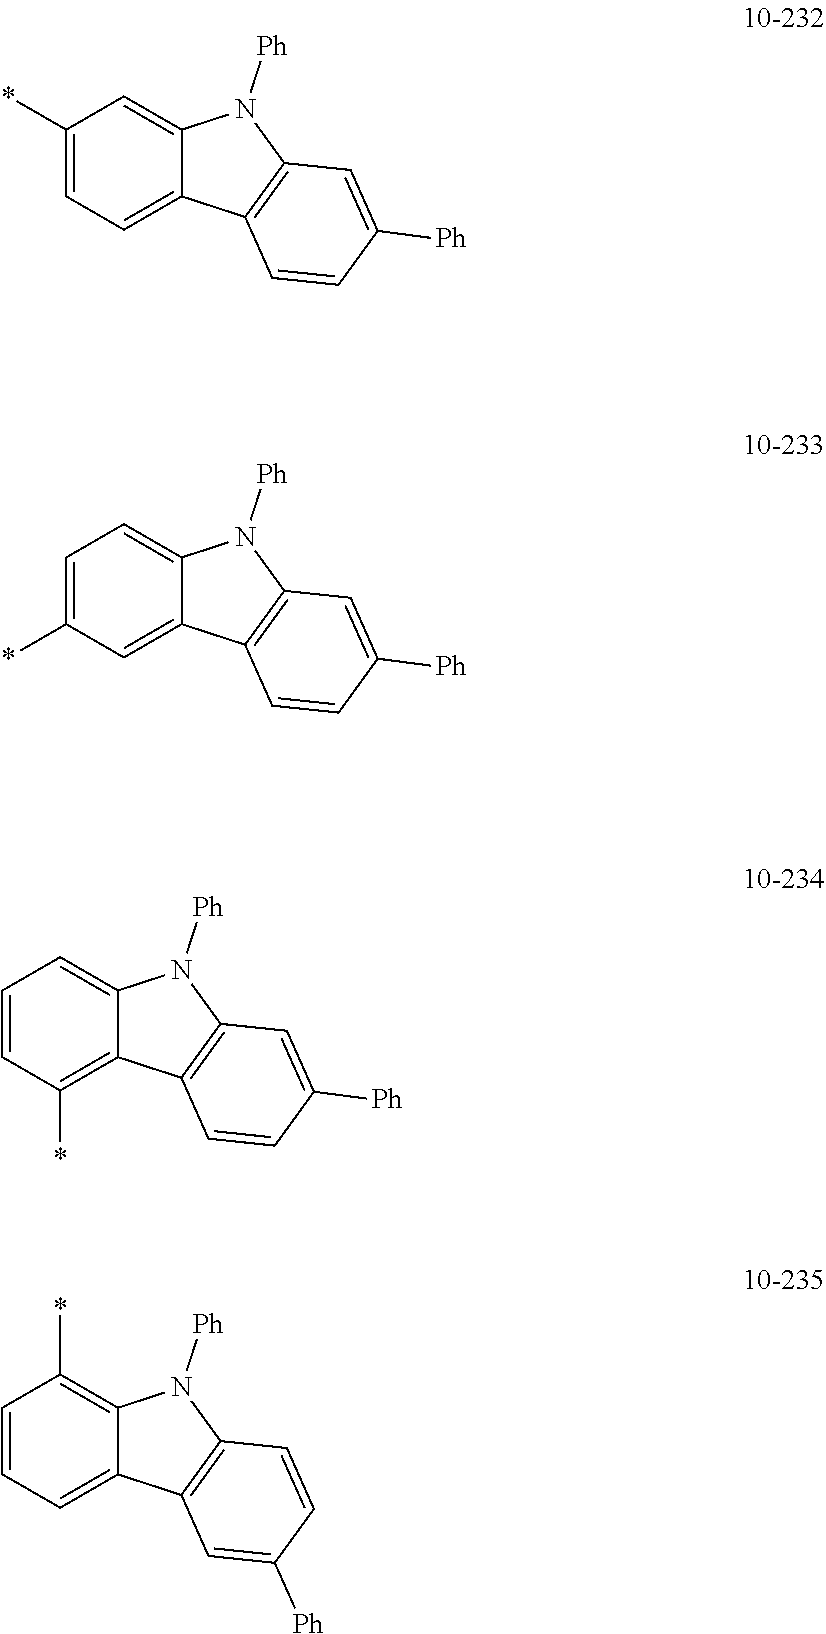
C1=CC(*)=C2C(=C1)N([Ph])C1=C2C=CC([Ph])=C1.C1=CC=C2C(=C1*)N([Ph])C1=C2C=C([Ph])C=C1.C1(*)=CC=C2C(=C1)N([Ph])C1=C2C=CC([Ph])=C1.C1=C(*)C=C2C(=C1)N([Ph])C1=C2C=CC([Ph])=C1
